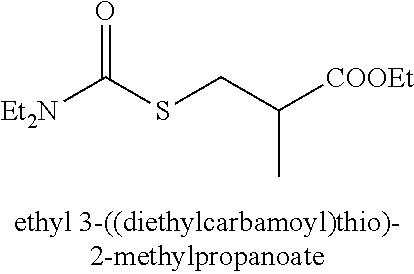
[Et2N]C(SCC([COOEt])C)=O
